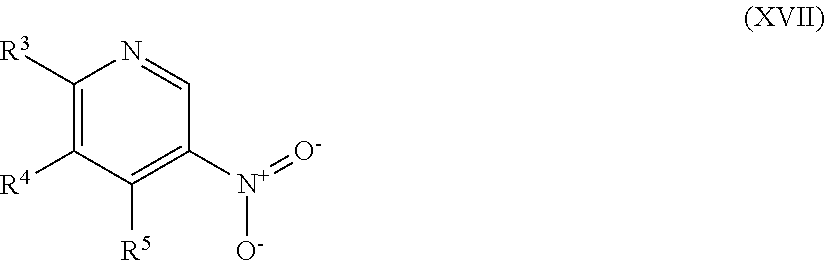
[R3]C1=C([R4])C([R5])=C([N+](=[O-])[O-])C=N1
